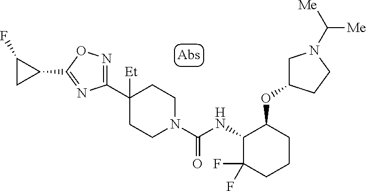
C1(C2([Et])CCN(C(NC3C(F)(F)CCCC3OC3CN(C([Me])[Me])CC3)=O)CC2)=NOC(C2CC2F)=N1
